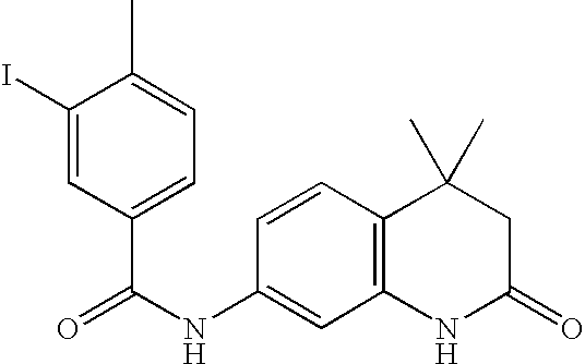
C1(I)=CC(C(=O)NC2=CC3=C(C=C2)C(C)(C)CC(=O)N3)=CC=C1C
